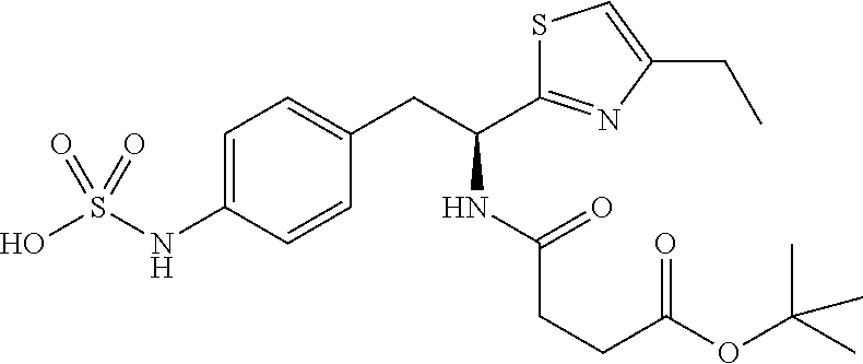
C1=C(NS(O)(=O)=O)C=CC(CC(C2=NC(CC)=CS2)NC(CCC(OC(C)(C)C)=O)=O)=C1
